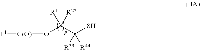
[C(O)](OC(C([R33])([R44])S)([R22])[R11])[L1]
